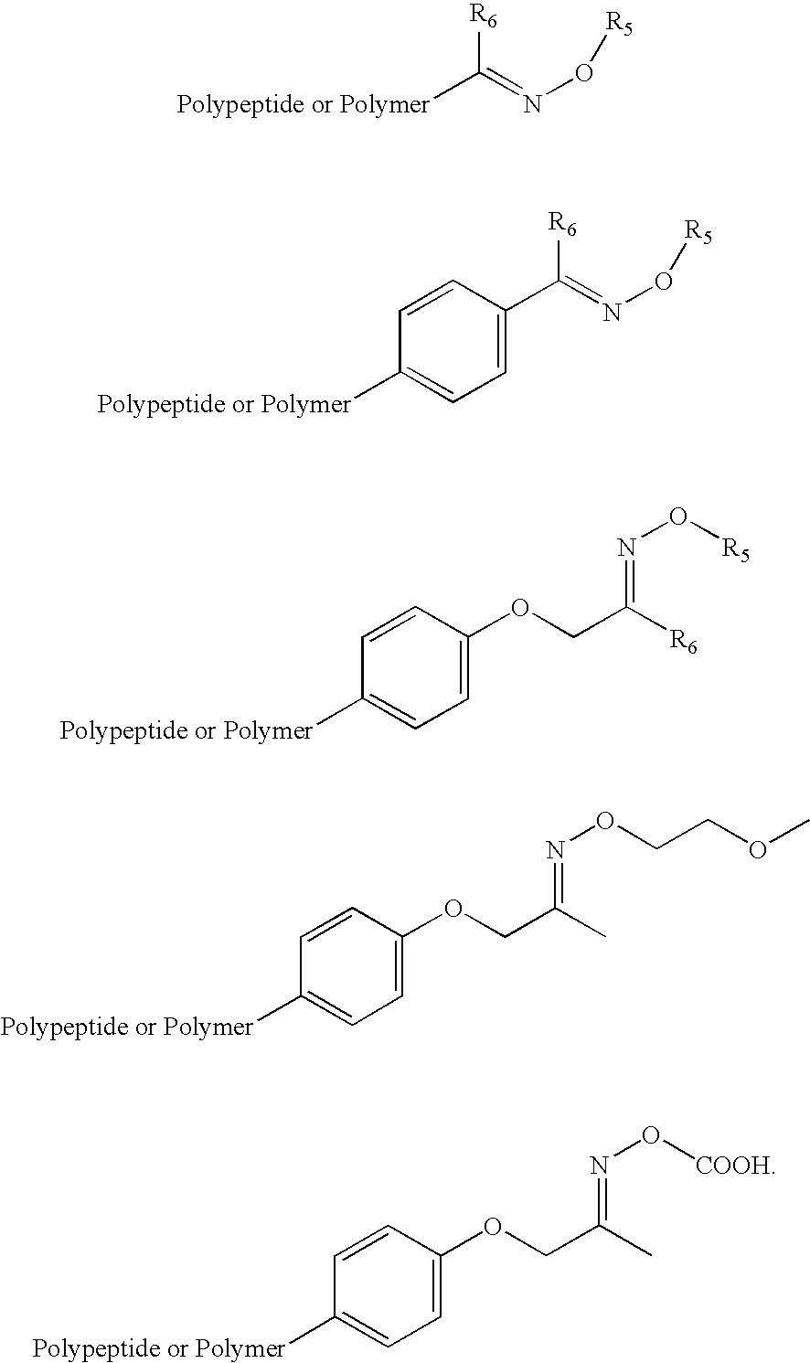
[Polypeptide or Polymer]C(=NO[R5])[R6].C1=C(C(=NO[R5])[R6])C=CC([Polypeptide or Polymer])=C1.C1=C(OCC([R6])=NO[R5])C=CC([Polypeptide or Polymer])=C1.C1=C(OCC(C)=NOCCOC)C=CC([Polypeptide or Polymer])=C1.C1=C(OCC(C)=NO[COOH])C=CC([Polypeptide or Polymer])=C1
